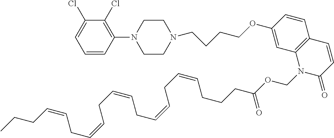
CCCC=CCC=CCC=CCC=CCC=CCCCC(=O)OCN1C(=O)C=CC2=C1C=C(OCCCCN1CCN(C3=C(Cl)C(Cl)=CC=C3)CC1)C=C2
